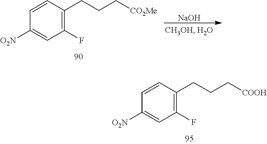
C1(F)=C(CCC[CO2Me])C=CC([O2N])=C1.[NaOH].C1(F)=C(CCC[COOH])C=CC([O2N])=C1
